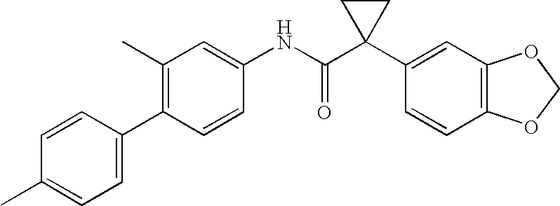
C1(C2=C(C)C=C(NC(C3(C4=CC5=C(C=C4)OCO5)CC3)=O)C=C2)=CC=C(C)C=C1
